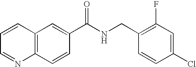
C1=CC=NC2=C1C=C(C(NCC1=C(F)C=C(Cl)C=C1)=O)C=C2
